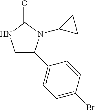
C1=C(C2=CC=C(Br)C=C2)N(C2CC2)C(=O)N1
